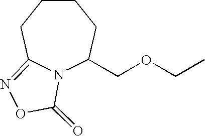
N12C(COCC)CCCCC1=NOC2=O
